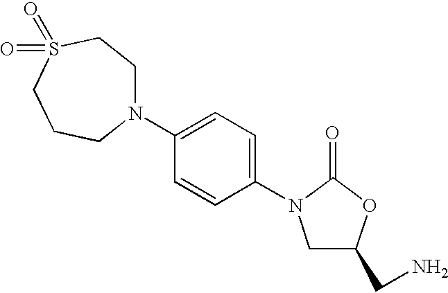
N1(C2=CC=C(N3CC(CN)OC3=O)C=C2)CCS(=O)(=O)CCC1
